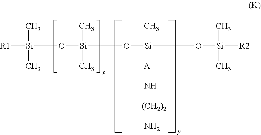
[Si](O[Si](C)(C)O[Si](C)([A]N[(CH2)2]N)O[Si]([R2])(C)C)(C)(C)[R1]
